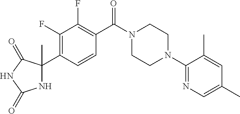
N1C(C2=C(F)C(F)=C(C(N3CCN(C4=NC=C(C)C=C4C)CC3)=O)C=C2)(C)C(=O)NC1=O
